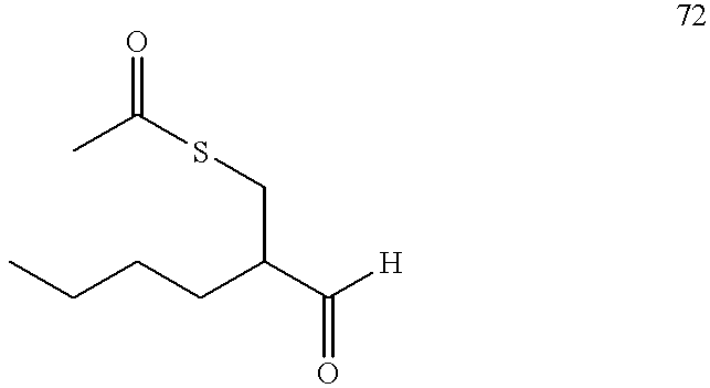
C(CC(CSC(C)=O)C([H])=O)CC
